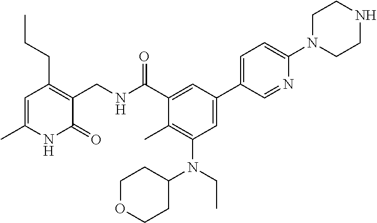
C1=C(C)NC(=O)C(CNC(C2=CC(C3=CC=C(N4CCNCC4)N=C3)=CC(N(CC)C3CCOCC3)=C2C)=O)=C1CCC
